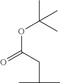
O(C(=O)CC(C)C)C(C)(C)C
